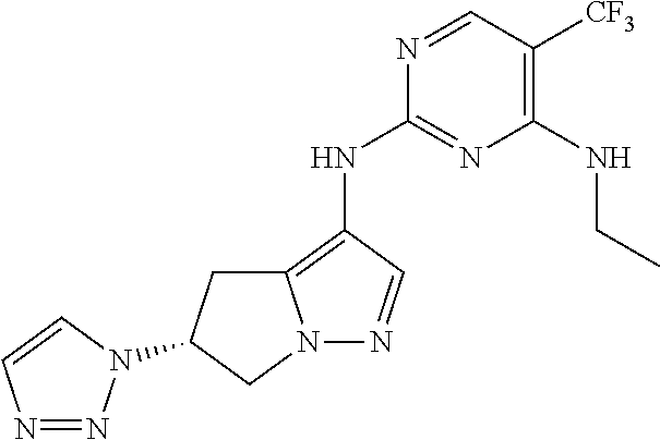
N1=CC([CF3])=C(NCC)N=C1NC1=C2N(N=C1)CC(N1N=NC=C1)C2
